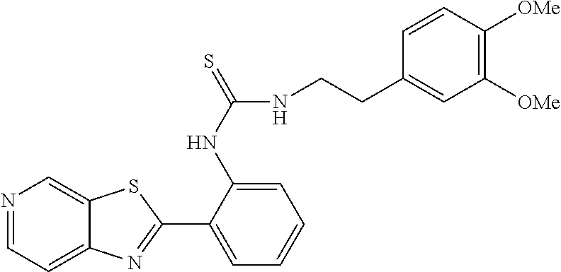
C1(NC(NCCC2=CC([OMe])=C([OMe])C=C2)=S)=CC=CC=C1C1=NC2=CC=NC=C2S1
